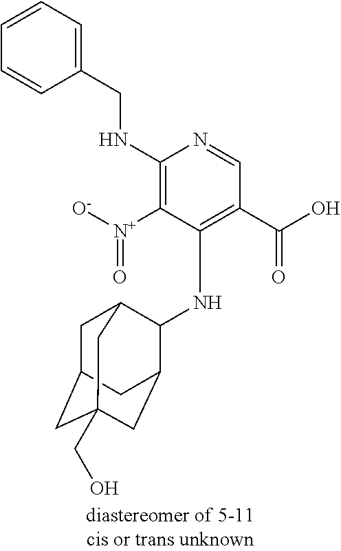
C1(NCC2=CC=CC=C2)=C([N+]([O-])=O)C(NC2C3CC4(CO)CC(CC2C4)C3)=C(C(O)=O)C=N1
